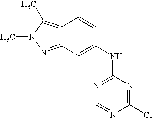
C12=C(C)N(C)N=C1C=C(NC1=NC=NC(Cl)=N1)C=C2
